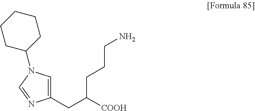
C1(CC([COOH])CCCN)=CN(C2CCCCC2)C=N1
